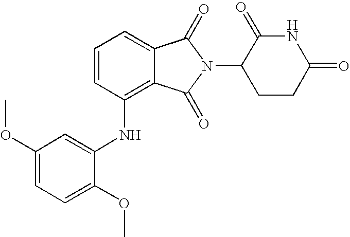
N(C1=C2C(=CC=C1)C(=O)N(C1CCC(=O)NC1=O)C2=O)C1=CC(OC)=CC=C1OC
